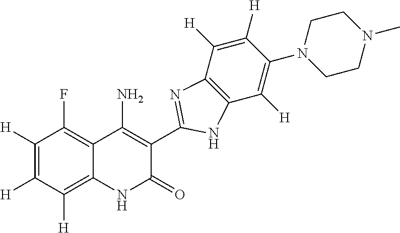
C1([H])=C([H])C([H])=C2C(=C1F)C(N)=C(C1=NC3=C(C([H])=C(N4CCN(C)CC4)C([H])=C3[H])N1)C(=O)N2
